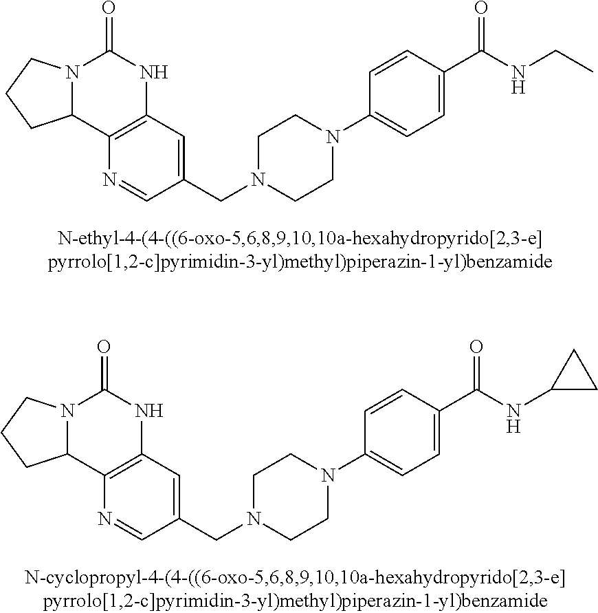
N12C(C3=C(NC1=O)C=C(CN1CCN(C4=CC=C(C(NCC)=O)C=C4)CC1)C=N3)CCC2.N12C(C3=C(NC1=O)C=C(CN1CCN(C4=CC=C(C(NC5CC5)=O)C=C4)CC1)C=N3)CCC2
